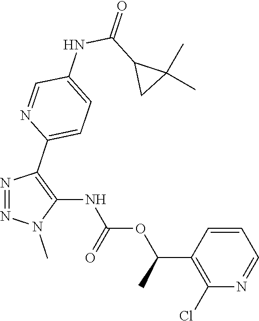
N1=NC(C2=CC=C(NC(C3CC3(C)C)=O)C=N2)=C(NC(OC(C2=C(Cl)N=CC=C2)C)=O)N1C
